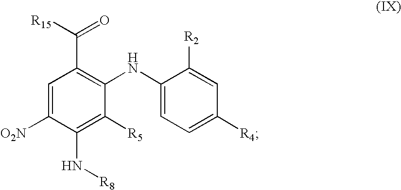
C1=C([O2N])C(N[R8])=C([R5])C(NC2=CC=C([R4])C=C2[R2])=C1C([R15])=O
